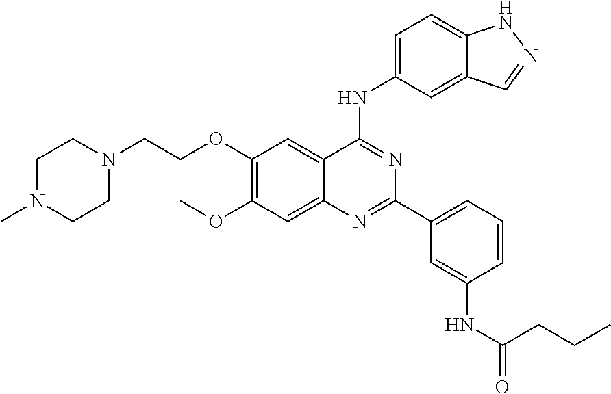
N1=C(C2=CC=CC(NC(=O)CCC)=C2)N=C(NC2=CC=C3NN=CC3=C2)C2=CC(OCCN3CCN(C)CC3)=C(OC)C=C12
